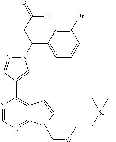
O=C(CC(N1N=CC(C2=C3C(=NC=N2)N(COCC[Si](C)(C)C)C=C3)=C1)C1=CC=CC(Br)=C1)[H]
